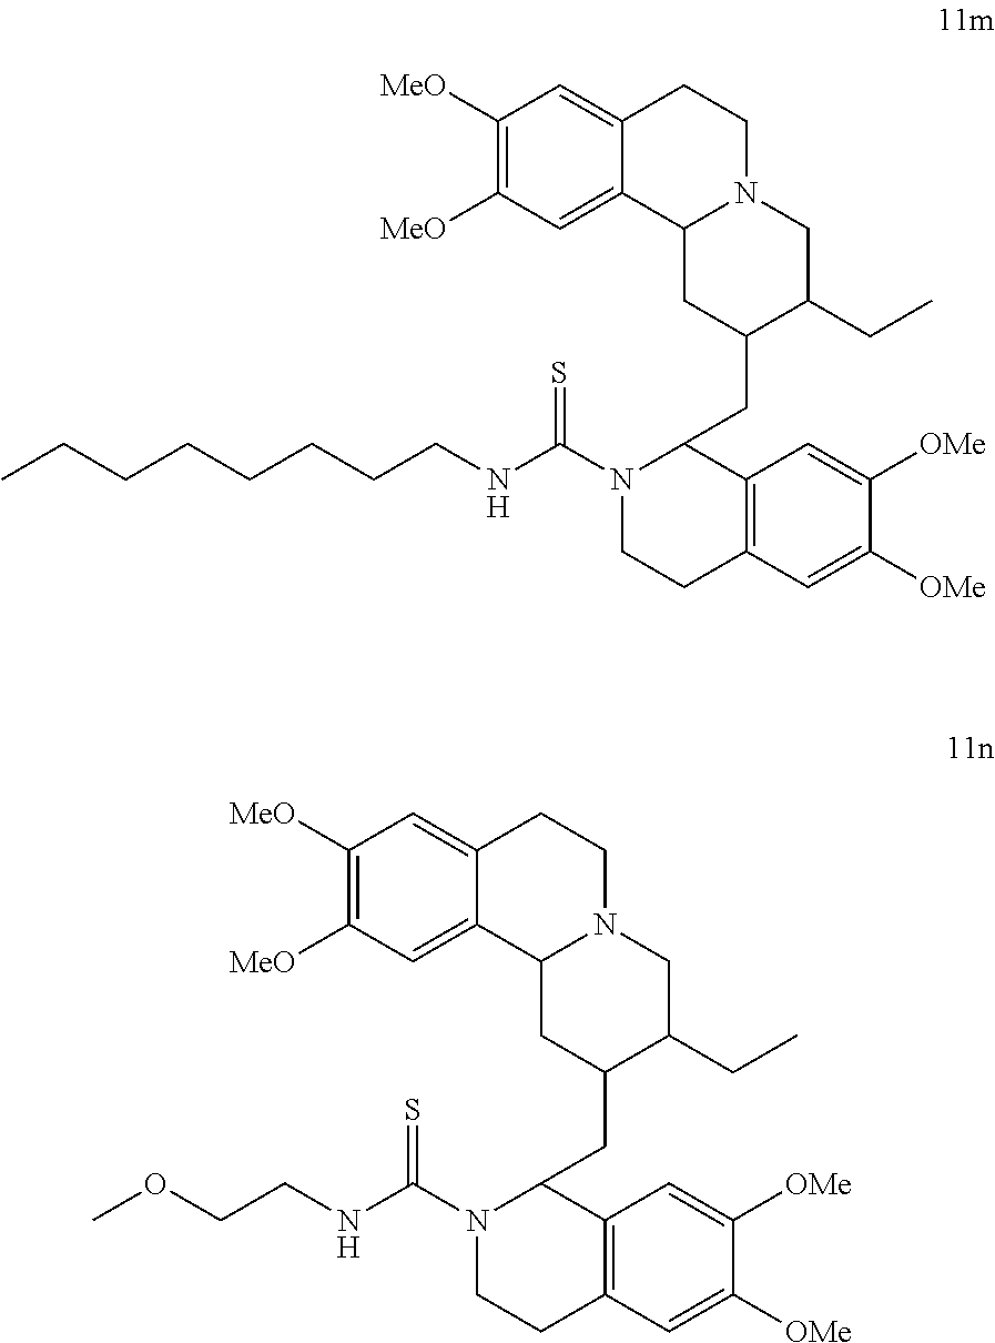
C1([MeO])=C([MeO])C=C2C(=C1)CCN1C2CC(CC2N(C(NCCCCCCCC)=S)CCC3=C2C=C([OMe])C([OMe])=C3)C(CC)C1.C1([MeO])=C([MeO])C=C2C(=C1)CCN1C2CC(CC2N(C(NCCOC)=S)CCC3=C2C=C([OMe])C([OMe])=C3)C(CC)C1
